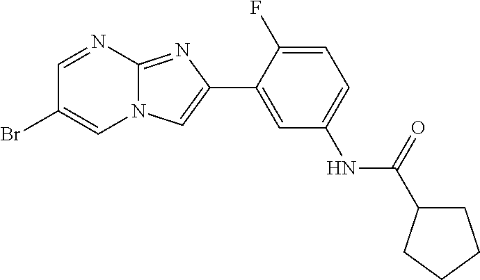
C1=NC2=NC(C3=CC(NC(=O)C4CCCC4)=CC=C3F)=CN2C=C1Br
